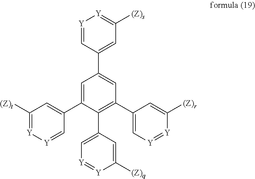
C1=C(C2=CC([(Z)t])=[Y][Y]=C2)C(C2=C[Y]=[Y]C([(Z)q])=C2)=C(C2=C[Y]=[Y]C([(Z)r])=C2)C=C1C1=CC([(Z)s])=[Y][Y]=C1
